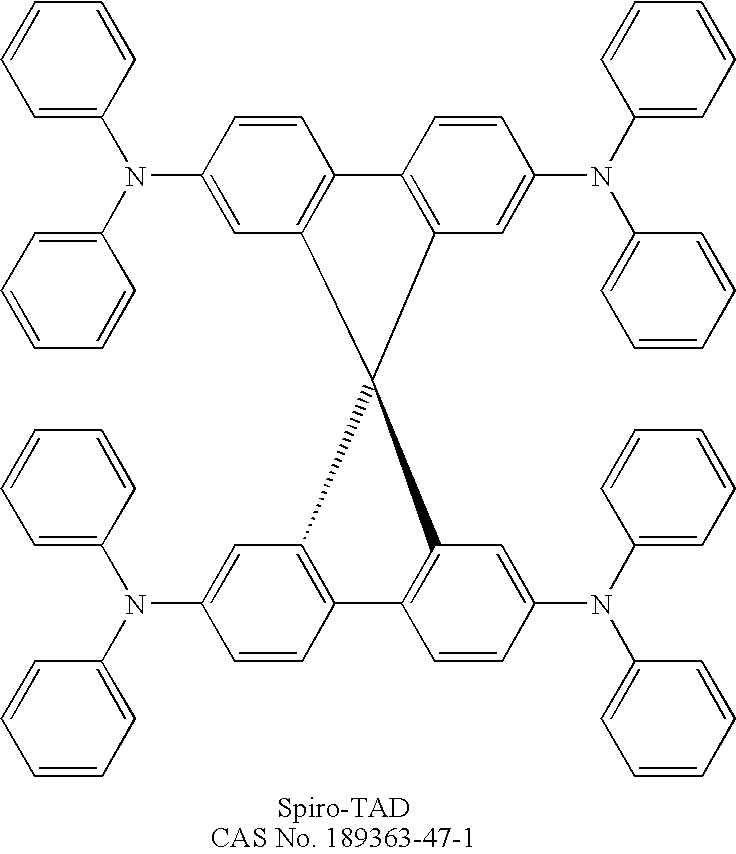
C1=CC(N(C2=CC=CC=C2)C2=CC=CC=C2)=CC2=C1C1=C(C=C(N(C3=CC=CC=C3)C3=CC=CC=C3)C=C1)C21C2=C(C=CC(N(C3=CC=CC=C3)C3=CC=CC=C3)=C2)C2=C1C=C(N(C1=CC=CC=C1)C1=CC=CC=C1)C=C2
